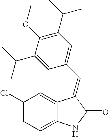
C1(Cl)=CC=C2C(=C1)C(=CC1=CC(C(C)C)=C(OC)C(C(C)C)=C1)C(=O)N2
